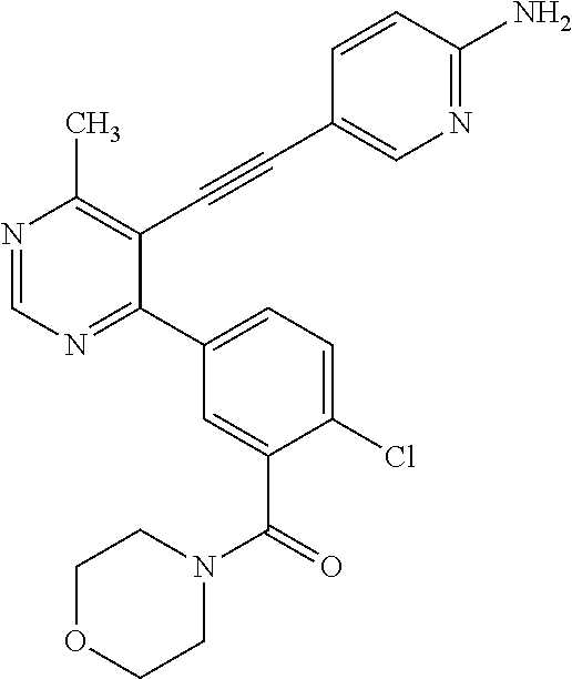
N1=CN=C(C2=CC=C(Cl)C(C(N3CCOCC3)=O)=C2)C(C#CC2=CN=C(N)C=C2)=C1C
